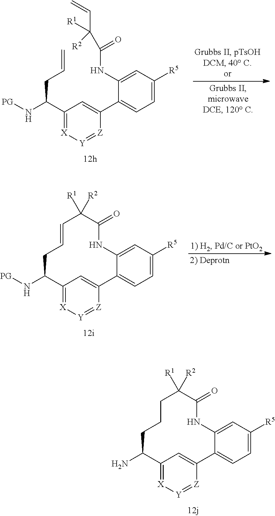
C12=[X][Y]=[Z]C(=C1)C1=CC=C([R5])C=C1NC(=O)C([R1])([R2])C=CCC2N[PG].C12=[X][Y]=[Z]C(=C1)C1=CC=C([R5])C=C1NC(=O)C([R1])([R2])CCCC2N.C1(C(N[PG])CC=C)=[X][Y]=[Z]C(C2=CC=C([R5])C=C2NC(=O)C([R1])([R2])C=C)=C1
